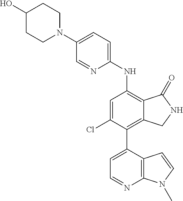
N1(C2=CC=C(NC3=C4C(=C(C5=CC=NC6=C5C=CN6C)C(Cl)=C3)CNC4=O)N=C2)CCC(O)CC1
